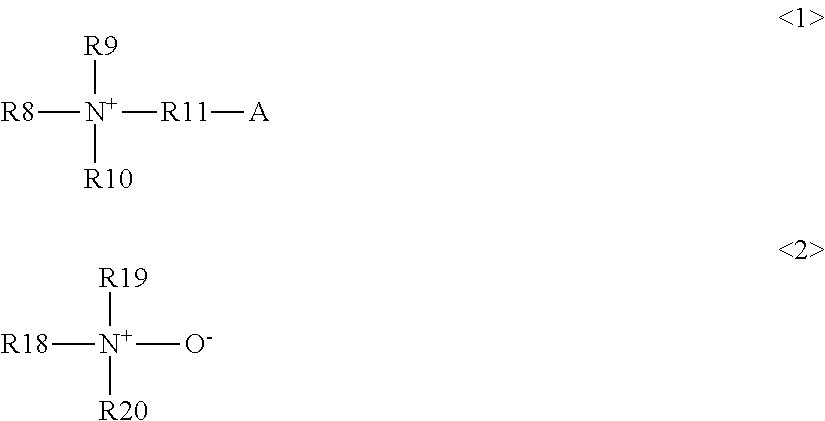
[R9][N+]([R8])([R11][A])[R10].[R19][N+]([R18])([O-])[R20]
